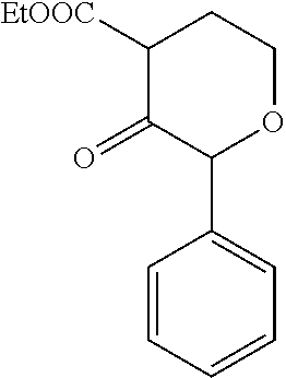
C1=CC=CC=C1C1OCCC([EtOOC])C1=O
